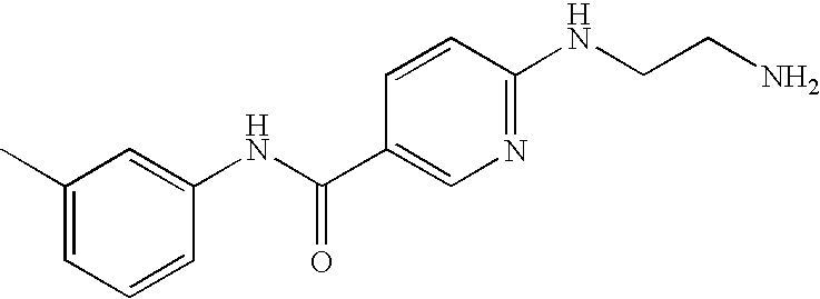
C1(C)=CC=CC(NC(C2=CN=C(NCCN)C=C2)=O)=C1
